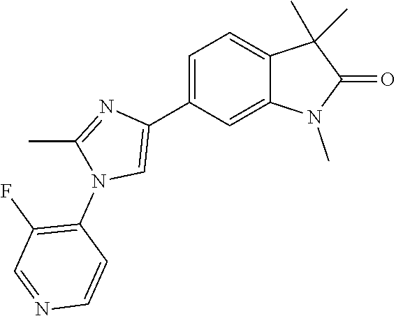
C1=C(C2=CN(C3=C(F)C=NC=C3)C(C)=N2)C=C2C(=C1)C(C)(C)C(=O)N2C
